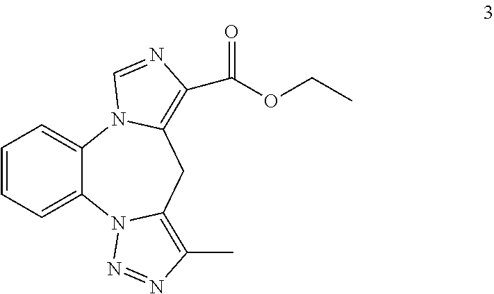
C1=CC=C2C(=C1)N1C(=C(C(=O)OCC)N=C1)CC1=C(C)N=NN21
